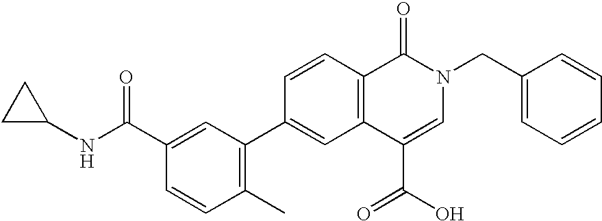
C1(CN2C(=O)C3=C(C(C(O)=O)=C2)C=C(C2=C(C)C=CC(C(NC4CC4)=O)=C2)C=C3)=CC=CC=C1
